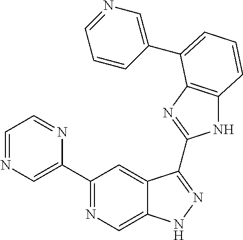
C1(C2=NC=C3C(=C2)C(C2=NC4=C(N2)C=CC=C4C2=CN=CC=C2)=NN3)=CN=CC=N1
